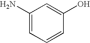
C1(N)=CC=CC(O)=C1
